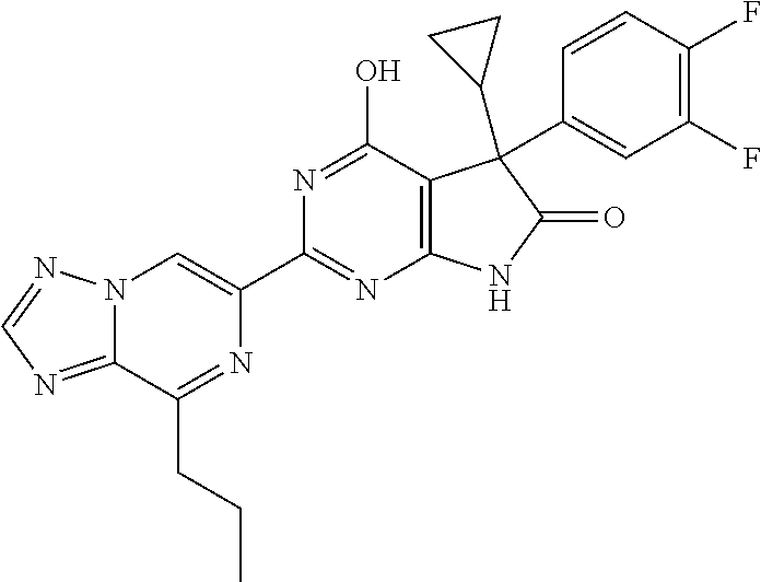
C12=NC=NN1C=C(C1=NC3=C(C(O)=N1)C(C1CC1)(C1=CC(F)=C(F)C=C1)C(=O)N3)N=C2CCC
